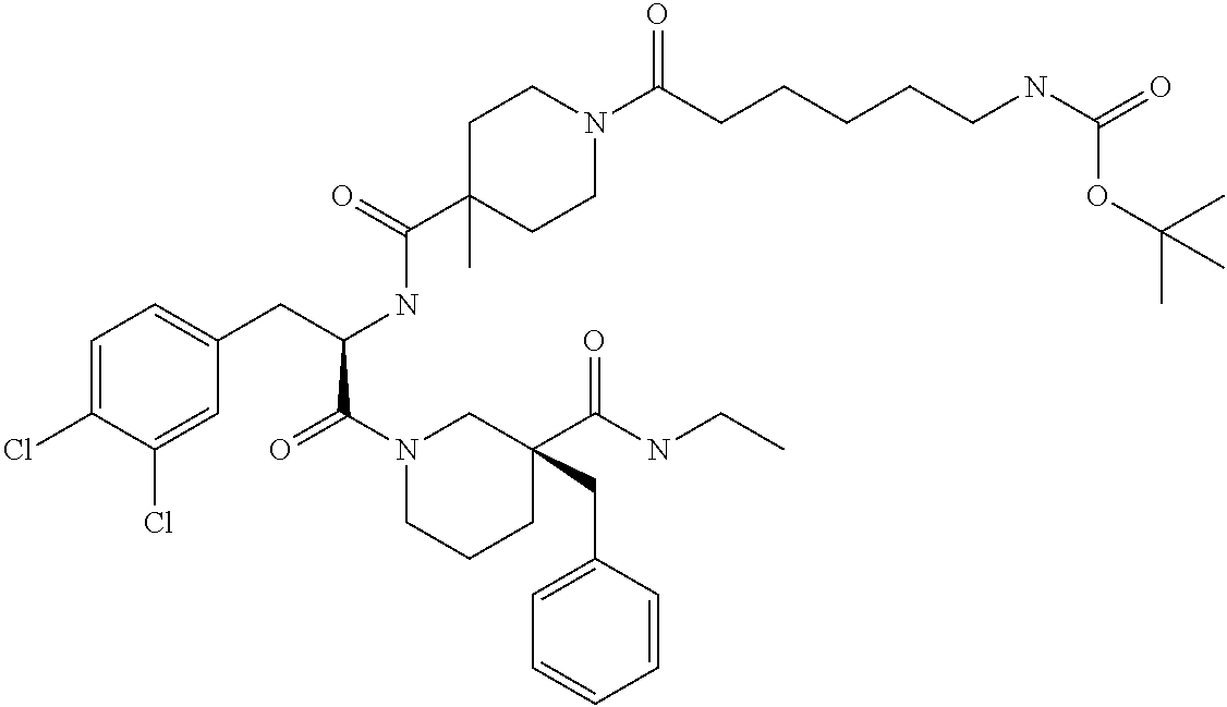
C1=C(Cl)C(Cl)=CC(CC(NC(C2(C)CCN(C(CCCCCNC(=O)OC(C)(C)C)=O)CC2)=O)C(N2CCCC(C(NCC)=O)(CC3=CC=CC=C3)C2)=O)=C1
